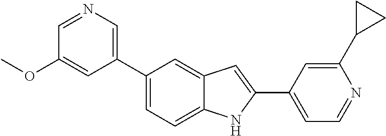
C1=NC=C(C2=CC=C3C(=C2)C=C(C2=CC=NC(C4CC4)=C2)N3)C=C1OC
